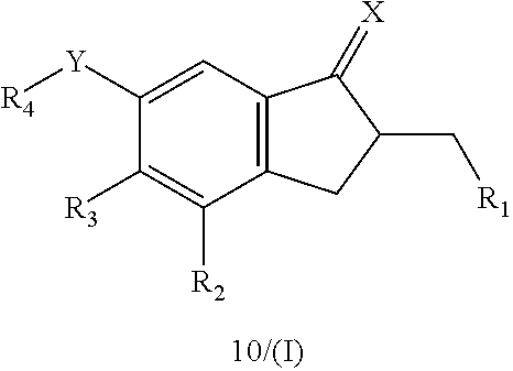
C1=C([Y][R4])C([R3])=C([R2])C2=C1C(=[X])C(C[R1])C2
